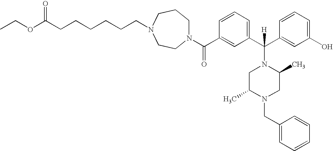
N1(C(C2=CC(C(C3=CC(O)=CC=C3)(N3CC(C)N(CC4=CC=CC=C4)CC3C)[H])=CC=C2)=O)CCCN(CCCCCCC(OCC)=O)CC1
